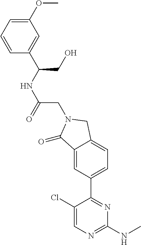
C1(Cl)=CN=C(NC)N=C1C1=CC=C2C(=C1)C(=O)N(CC(NC(C1=CC(OC)=CC=C1)CO)=O)C2
